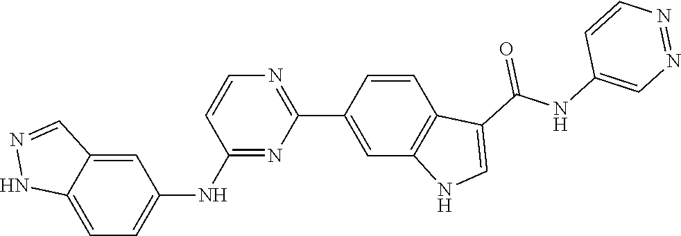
C1(C2=CC3=C(C=C2)C(C(NC2=CN=NC=C2)=O)=CN3)=NC=CC(NC2=CC=C3NN=CC3=C2)=N1
